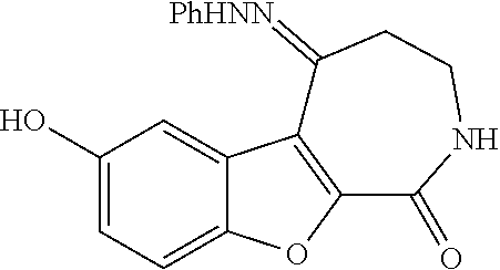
C1(O)=CC=C2C(=C1)C1=C(O2)C(=O)NCCC1=[PhHNN]
